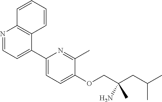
C1(C2=CC=NC3=C2C=CC=C3)=CC=C(OCC(CC(C)C)(C)N)C(C)=N1
